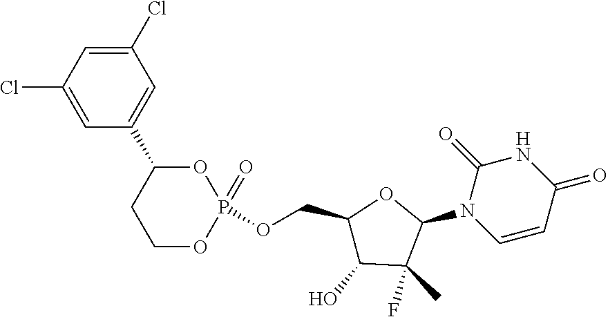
C1(Cl)=CC(C2CCOP(=O)(OCC3C(O)C(F)(C)C(N4C=CC(=O)NC4=O)O3)O2)=CC(Cl)=C1
